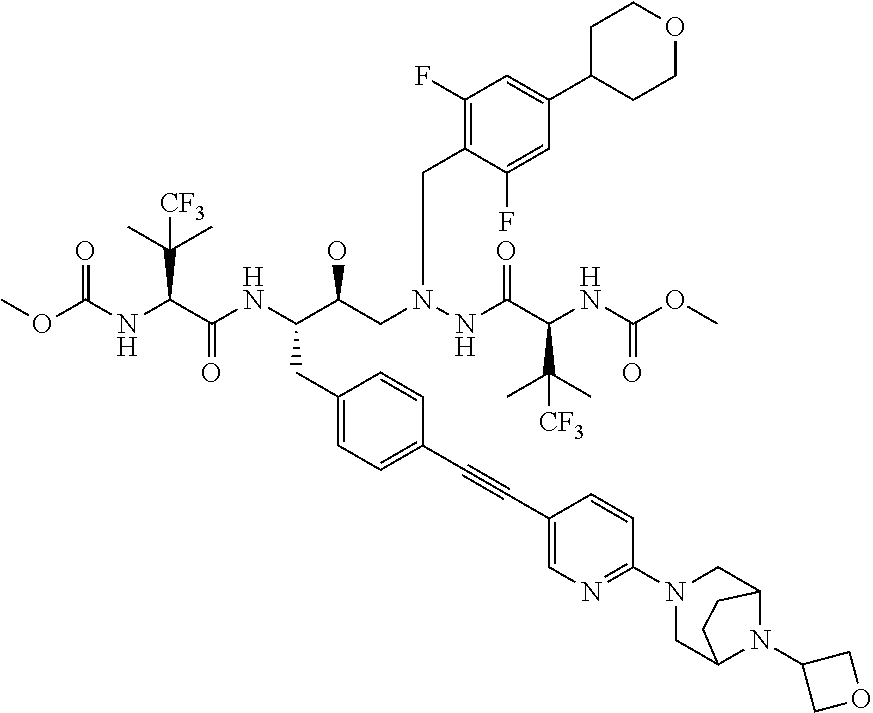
C1=C(C#CC2=CC=C(CC(C(CN(NC(C(NC(OC)=O)C(C)(C)[CF3])=O)CC3=C(F)C=C(C4CCOCC4)C=C3F)O)NC(C(NC(OC)=O)C(C)(C)[CF3])=O)C=C2)C=CC(N2CC3N(C4COC4)C(C2)CC3)=N1
